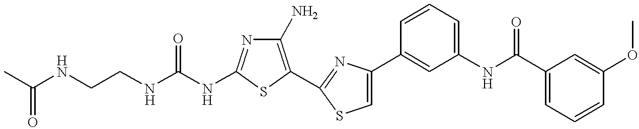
C(NC1=NC(N)=C(C2=NC(C3=CC(NC(C4=CC=CC(OC)=C4)=O)=CC=C3)=CS2)S1)(NCCNC(C)=O)=O
